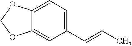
C12=CC=C(C=CC)C=C1OCO2
